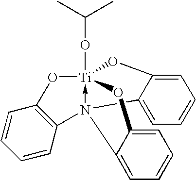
[Ti]123(OC(C)C)-N(C4=C(O1)C=CC=C4)(C1=CC=CC=C1O2)C1=CC=CC=C1O3
